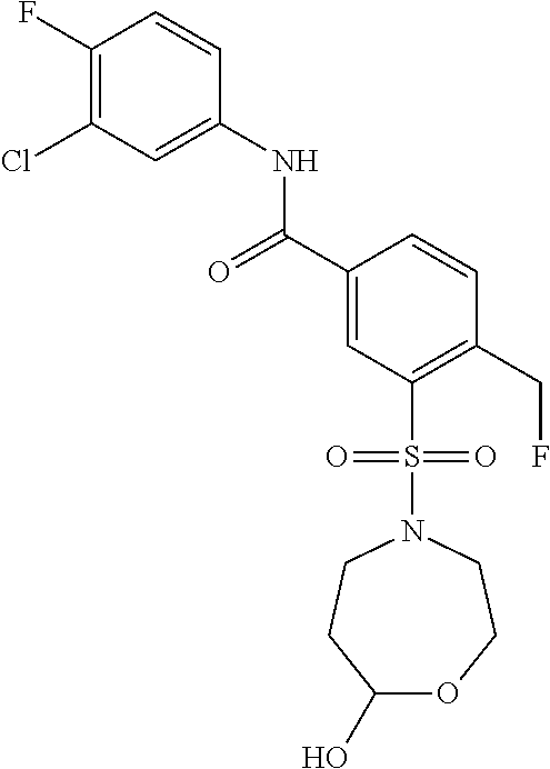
C1(F)=C(Cl)C=C(NC(=O)C2=CC(S(N3CCC(O)OCC3)(=O)=O)=C(CF)C=C2)C=C1
